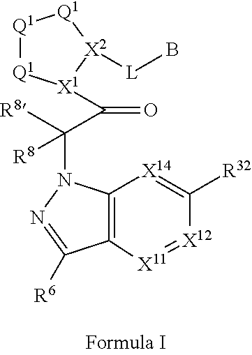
C12=C([X11]=[X12]C([R32])=[X14]1)C([R6])=NN2C(C(=O)[X1]1[Q1][Q1][Q1][X2]1[L]B)([R8])[R8]
